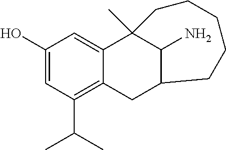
C1(O)=CC(C(C)C)=C2C(=C1)C1(C)C(N)C(C2)CCCCC1
